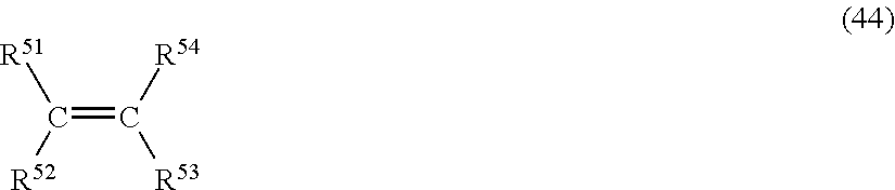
C(=C([R54])[R53])([R51])[R52]
